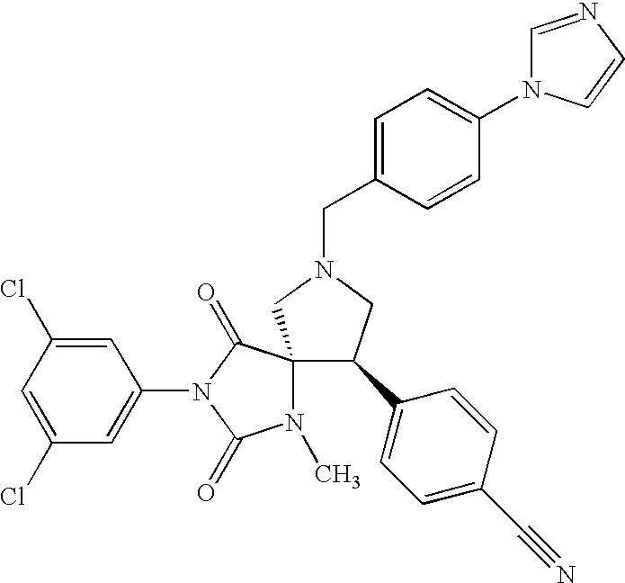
C1=C(Cl)C=C(N2C(=O)C3(N(C)C2=O)C(C2=CC=C(C#N)C=C2)CN(CC2=CC=C(N4C=NC=C4)C=C2)C3)C=C1Cl
